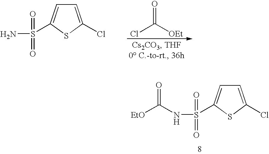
C1=C(Cl)SC(S(NC(=O)[EtO])(=O)=O)=C1.ClC([OEt])=O.C1=C(Cl)SC(S(N)(=O)=O)=C1
